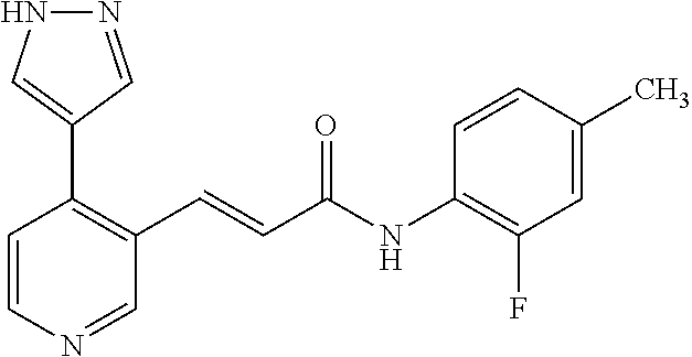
C1=CN=CC(C=CC(NC2=C(F)C=C(C)C=C2)=O)=C1C1=CNN=C1
